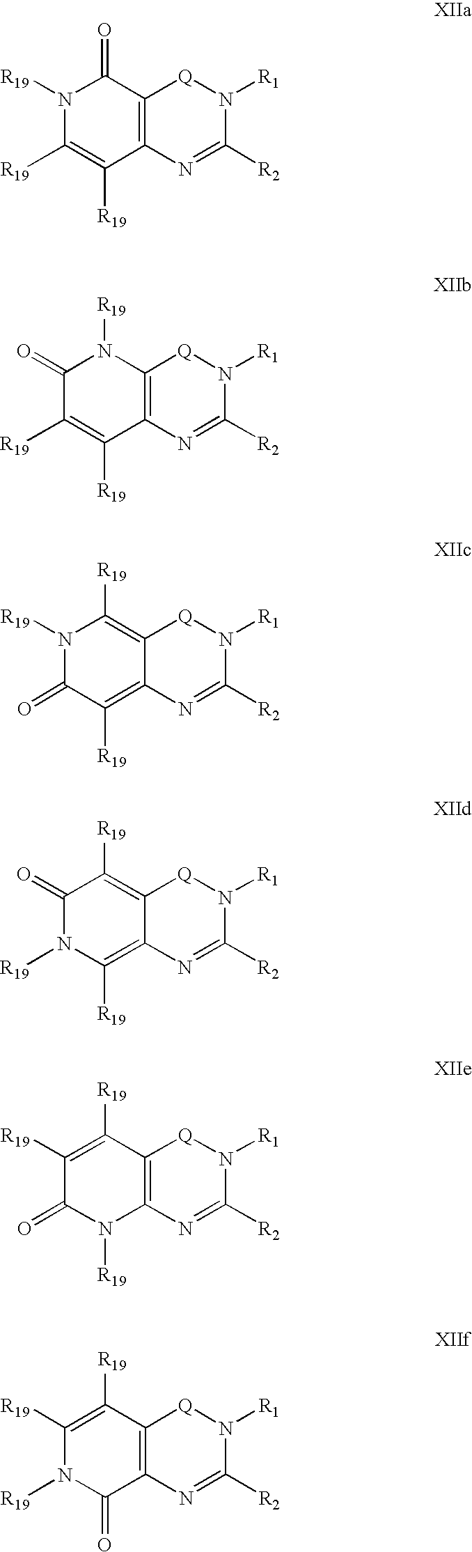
N1([R19])C([R19])=C([R19])C2=C(C1=O)[Q]N([R1])C([R2])=N2.C1(=O)C([R19])=C([R19])C2=C(N1[R19])[Q]N([R1])C([R2])=N2.N1([R19])C(=O)C([R19])=C2C(=C1[R19])[Q]N([R1])C([R2])=N2.C1(=O)N([R19])C([R19])=C2C(=C1[R19])[Q]N([R1])C([R2])=N2.C1([R19])=C([R19])C2=C(N([R19])C1=O)N=C([R2])N([R1])[Q]2.C1([R19])=C([R19])C2=C(C(=O)N1[R19])N=C([R2])N([R1])[Q]2
